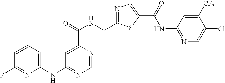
N1=C(C(NC(=O)C2=CC(NC3=CC=CC(F)=N3)=NC=N2)C)SC(C(=O)NC2=NC=C(Cl)C([CF3])=C2)=C1
